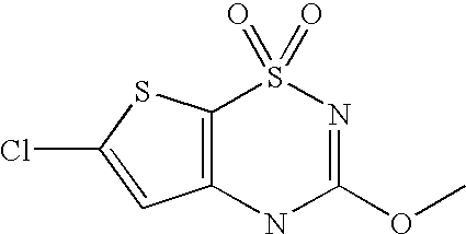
C12=C(SC(Cl)=C1)S(=O)(=O)N=C(OC)N2
